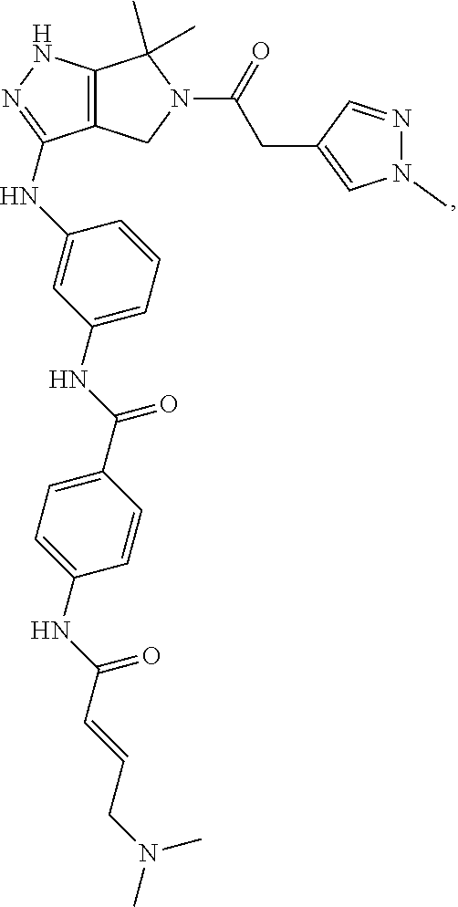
C12=C(NN=C1NC1=CC(NC(=O)C3=CC=C(NC(C=CCN(C)C)=O)C=C3)=CC=C1)C(C)(C)N(C(=O)CC1=CN(C)N=C1)C2
